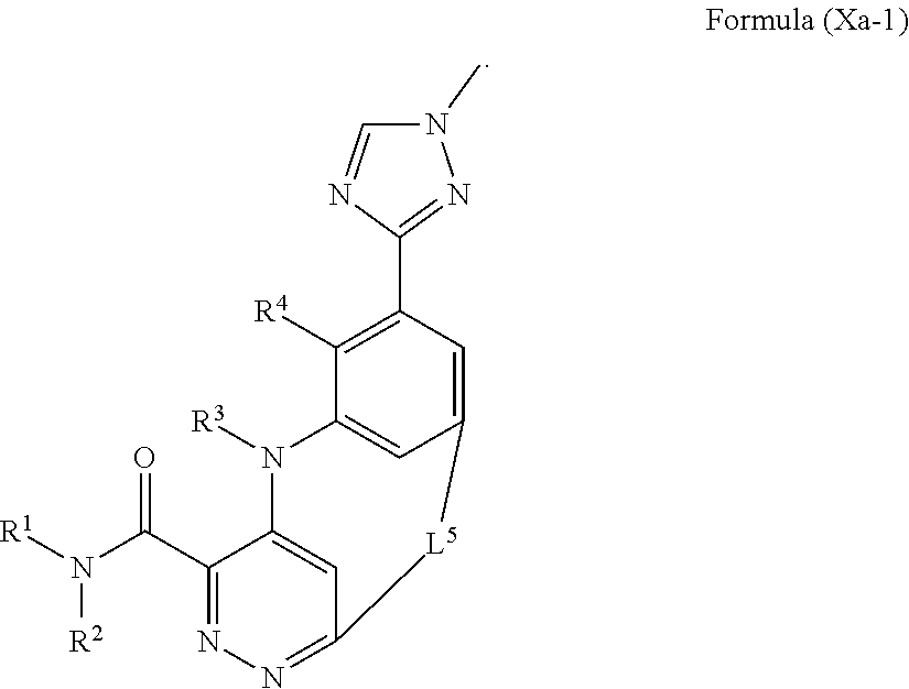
C12=CC(=NN=C1C(N([R1])[R2])=O)[L5]C1=CC(C3=NN(C)C=N3)=C([R4])C(=C1)N2[R3]
